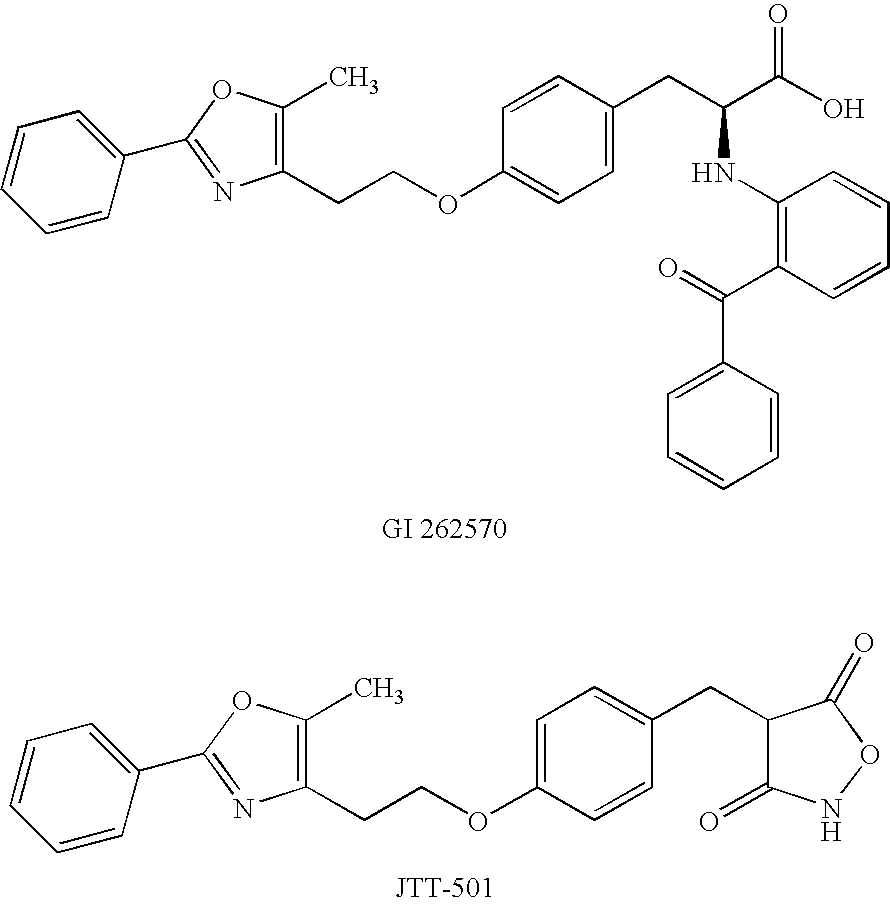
C1=CC=CC(C2=NC(CCOC3=CC=C(CC4C(=O)NOC4=O)C=C3)=C(C)O2)=C1.C1=CC=CC(C2=NC(CCOC3=CC=C(CC(C(O)=O)NC4=C(C(=O)C5=CC=CC=C5)C=CC=C4)C=C3)=C(C)O2)=C1
